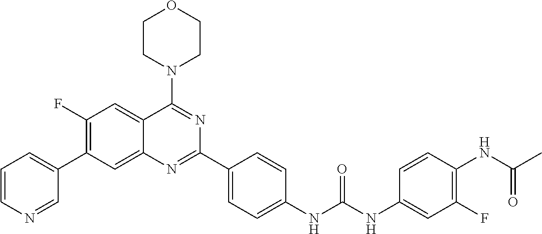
C1(F)=C(C2=CC=CN=C2)C=C2C(=C1)C(N1CCOCC1)=NC(C1=CC=C(NC(NC3=CC(F)=C(NC(C)=O)C=C3)=O)C=C1)=N2
